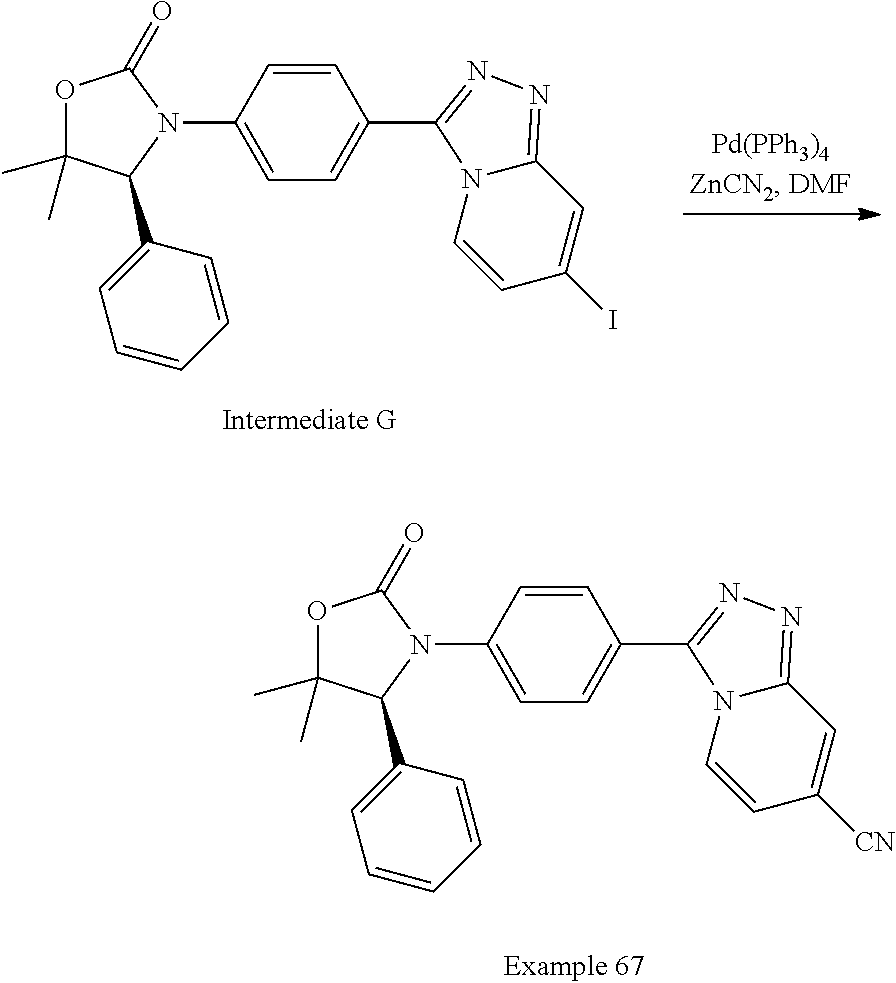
C12=NN=C(C3=CC=C(N4C(=O)OC(C)(C)C4C4=CC=CC=C4)C=C3)N1C=CC(I)=C2.C12=NN=C(C3=CC=C(N4C(=O)OC(C)(C)C4C4=CC=CC=C4)C=C3)N1C=CC([CN])=C2
